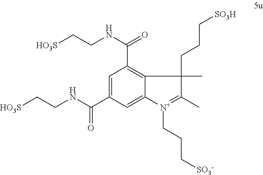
C1=C(C(NCC[HO3S])=O)C=C2C(=C1C(=O)NCC[HO3S])C(CCC[SO3H])(C)C(C)=[N+]2CCC[SO3-]
